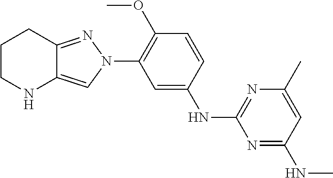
C1=CC(OC)=C(N2N=C3C(=C2)NCCC3)C=C1NC1=NC(C)=CC(NC)=N1
